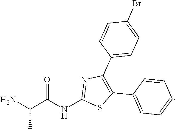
NC(C(NC1=NC(C2=CC=C(Br)C=C2)=C(C2=CC=CC=C2)S1)=O)C
